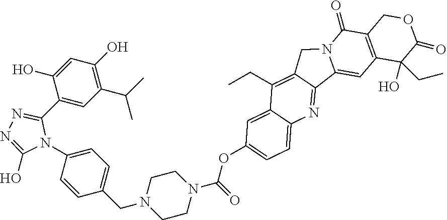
C1(C2=NN=C(O)N2C2=CC=C(CN3CCN(C(=O)OC4=CC=C5C(=C4)C(CC)=C4C(=N5)C5=CC6=C(C(=O)N5C4)COC(=O)C6(O)CC)CC3)C=C2)=CC(C(C)C)=C(O)C=C1O
